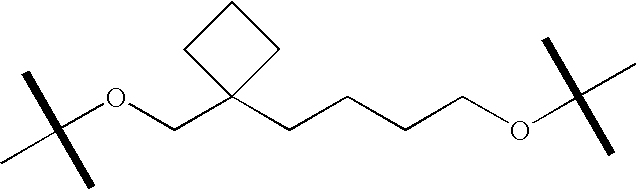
C(OCC1(CCCCOC(C)(C)C)CCC1)(C)(C)C
